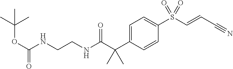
C(NC(C(C1=CC=C(S(C=CC#N)(=O)=O)C=C1)(C)C)=O)CNC(OC(C)(C)C)=O
